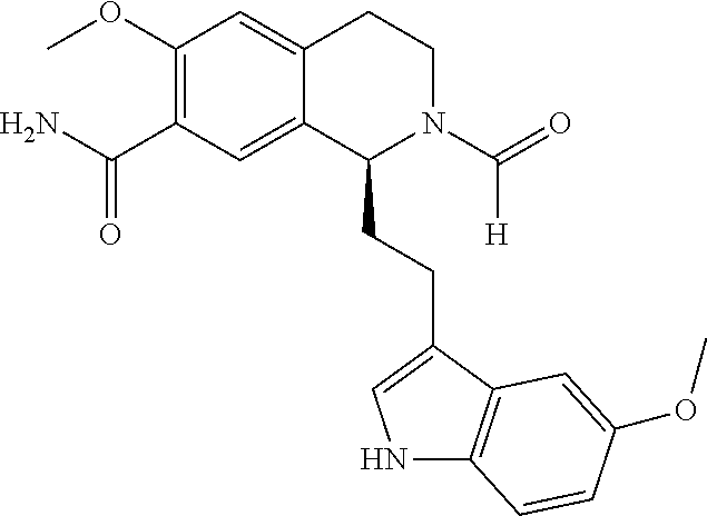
COC1=C(C(N)=O)C=C2C(=C1)CCN(C(=O)[H])C2CCC1=CNC2=C1C=C(OC)C=C2
